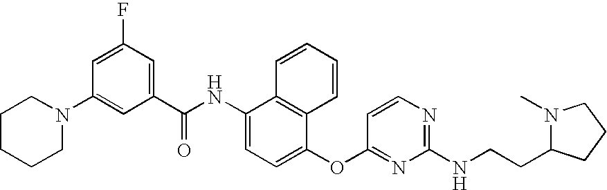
C1CCCN(C2=CC(C(NC3=CC=C(OC4=NC(NCCC5N(C)CCC5)=NC=C4)C4=C3C=CC=C4)=O)=CC(F)=C2)C1
